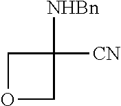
O1CC([NHBn])([CN])C1
